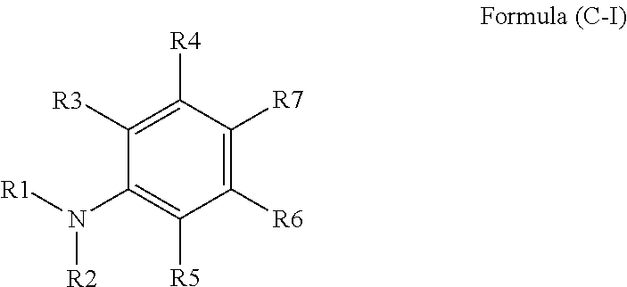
C1([R6])=C([R7])C([R4])=C([R3])C(N([R1])[R2])=C1[R5]
